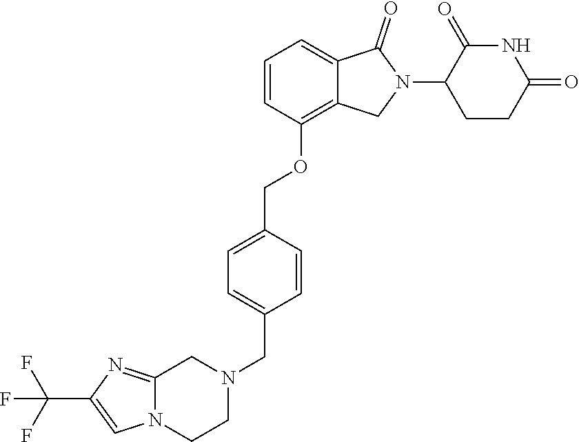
C1=CC(OCC2=CC=C(CN3CC4=NC(C(F)(F)F)=CN4CC3)C=C2)=C2C(=C1)C(=O)N(C1CCC(=O)NC1=O)C2
